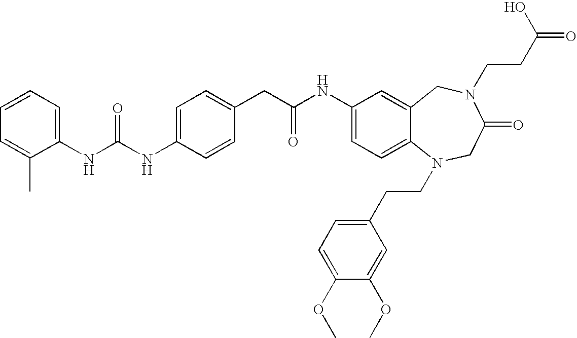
N(C(NC1=CC=C(CC(NC2=CC=C3C(=C2)CN(CCC(=O)O)C(=O)CN3CCC2=CC=C(OC)C(OC)=C2)=O)C=C1)=O)C1=CC=CC=C1C
